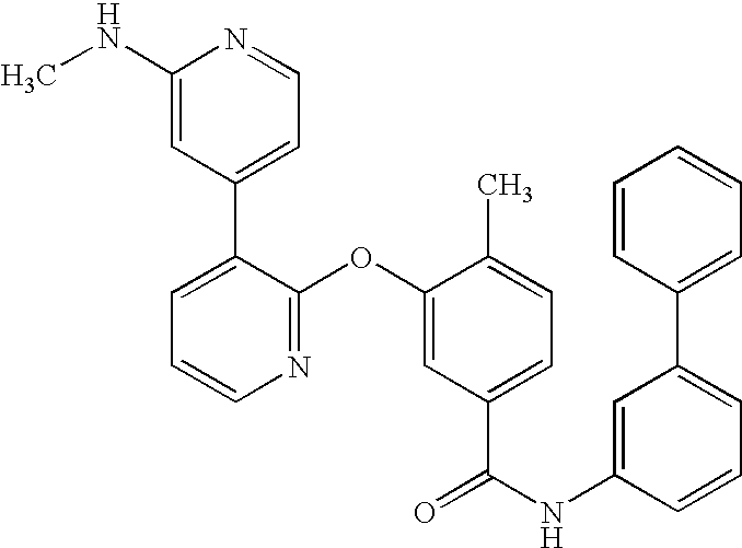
N1=C(OC2=CC(C(NC3=CC(C4=CC=CC=C4)=CC=C3)=O)=CC=C2C)C(C2=CC=NC(NC)=C2)=CC=C1
